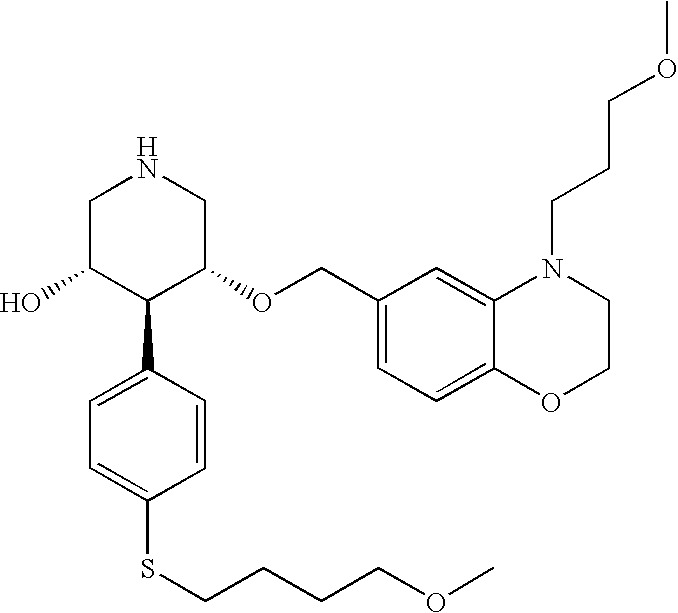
OC1C(C2=CC=C(SCCCCOC)C=C2)C(OCC2=CC=C3C(=C2)N(CCCOC)CCO3)CNC1
